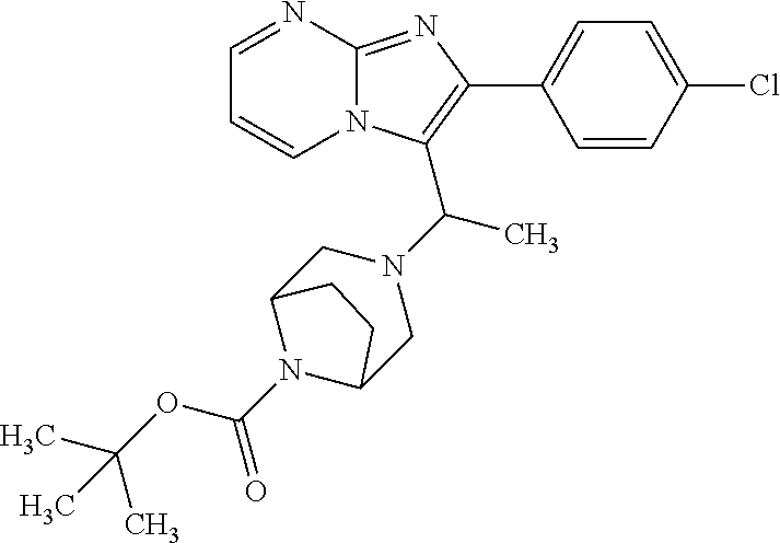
C1=CN2C(=NC(C3=CC=C(Cl)C=C3)=C2C(N2CC3N(C(OC(C)(C)C)=O)C(C2)CC3)C)N=C1
